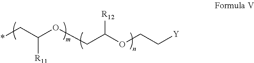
*CC(OCC(OCC[Y])[R12])[R11]
